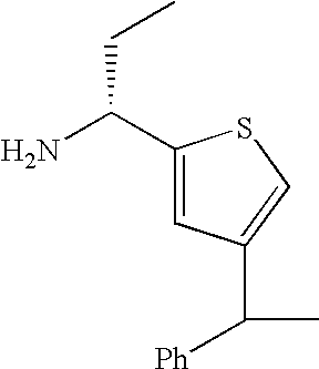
C1(C(N)CC)=CC(C(C)[Ph])=CS1
